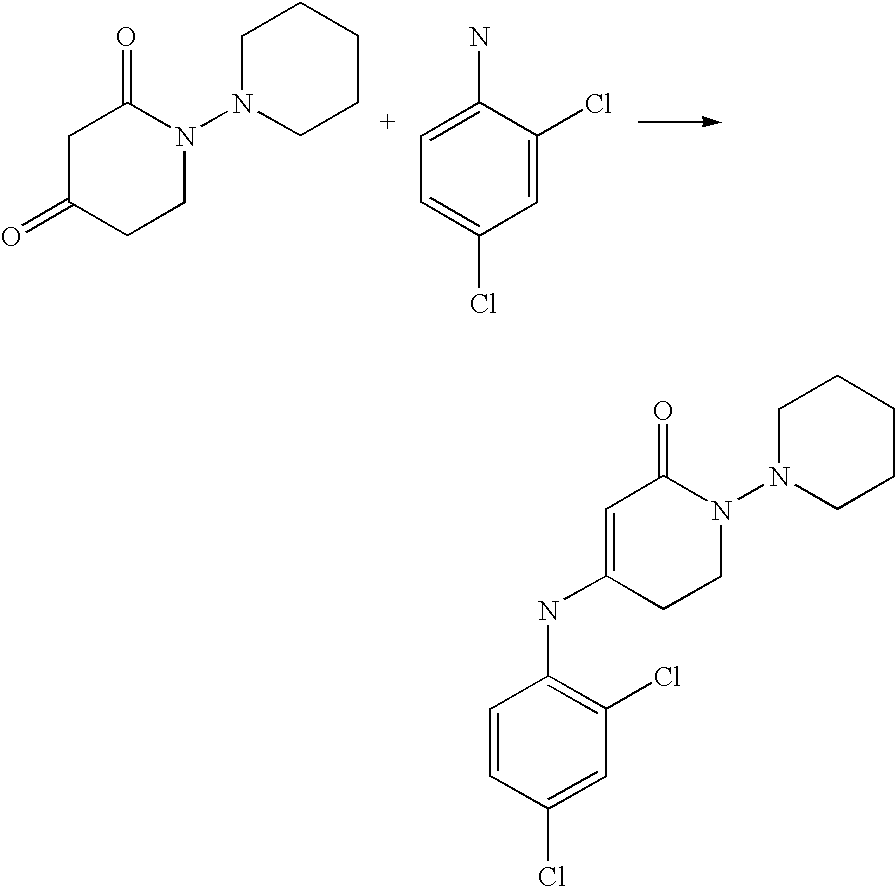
C1C(=O)CCN(N2CCCCC2)C1=O.C1=C(N)C(Cl)=CC(Cl)=C1.C1=CC(Cl)=CC(Cl)=C1NC1=CC(=O)N(N2CCCCC2)CC1
